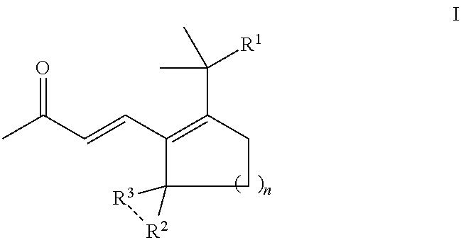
CC(C=CC1=C(C(C)(C)[R1])CCC12[R3][R2]2)=O
